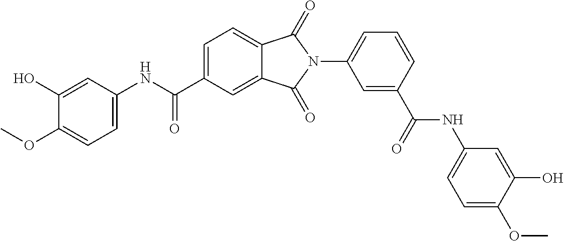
C1=C(C(NC2=CC=C(OC)C(O)=C2)=O)C=C2C(=C1)C(=O)N(C1=CC=CC(C(=O)NC3=CC=C(OC)C(O)=C3)=C1)C2=O
